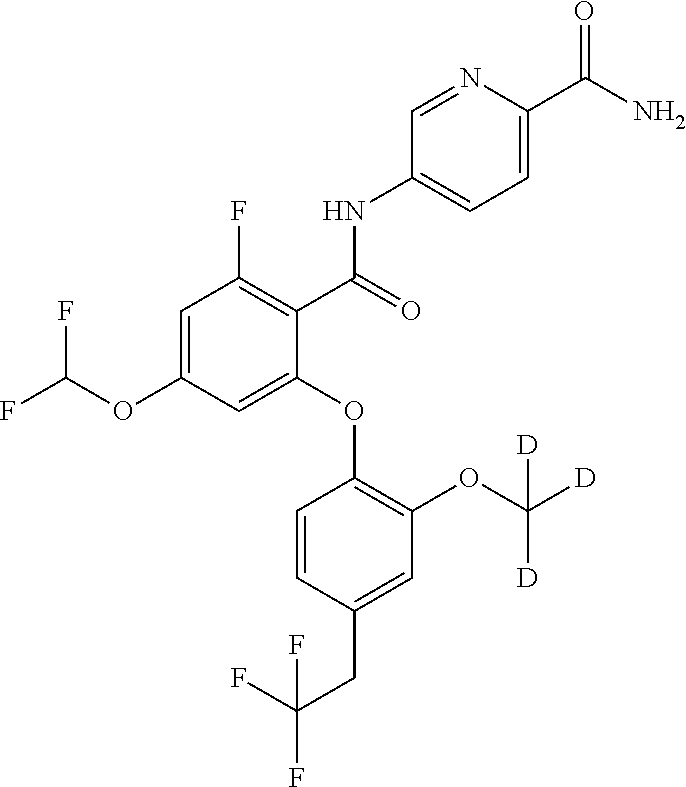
C1=NC(C(N)=O)=CC=C1NC(=O)C1=C(F)C=C(OC(F)F)C=C1OC1=C(OC([D])([D])[D])C=C(CC(F)(F)F)C=C1
